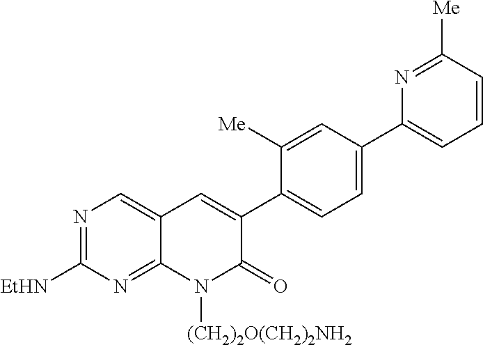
N1=C([EtHN])N=C2C(=C1)C=C(C1=CC=C(C3=CC=CC([Me])=N3)C=C1[Me])C(=O)N2[(CH2)2O(CH2)2NH2]
